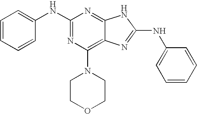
C1=CC=CC(NC2=NC(N3CCOCC3)=C3C(=N2)NC(NC2=CC=CC=C2)=N3)=C1
